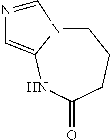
C1N2C(=CN=C2)NC(=O)CC1
